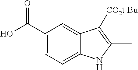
C1(C(O)=O)=CC=C2C(=C1)C([CO2t-Bu])=C(C)N2
